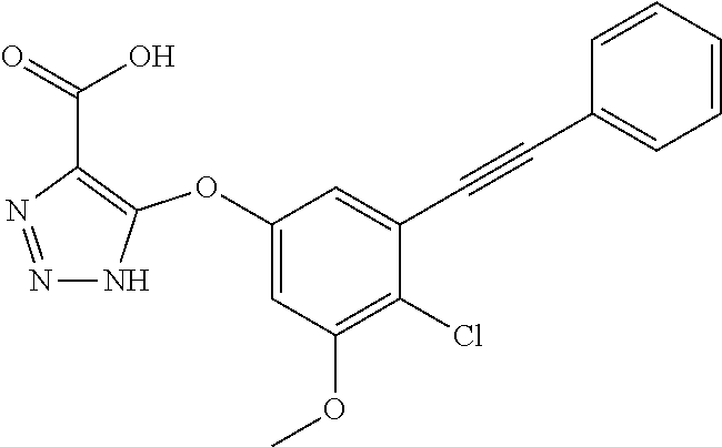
C1(OC2=C(C(=O)O)N=NN2)=CC(OC)=C(Cl)C(C#CC2=CC=CC=C2)=C1
